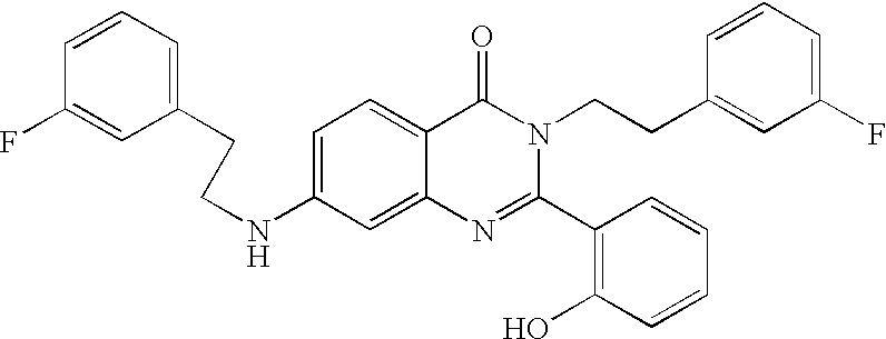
C1=C(NCCC2=CC=CC(F)=C2)C=C2C(=C1)C(=O)N(CCC1=CC(F)=CC=C1)C(C1=C(O)C=CC=C1)=N2
